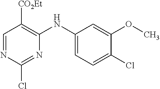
C1=NC(Cl)=NC(NC2=CC=C(Cl)C(OC)=C2)=C1[CO2Et]
